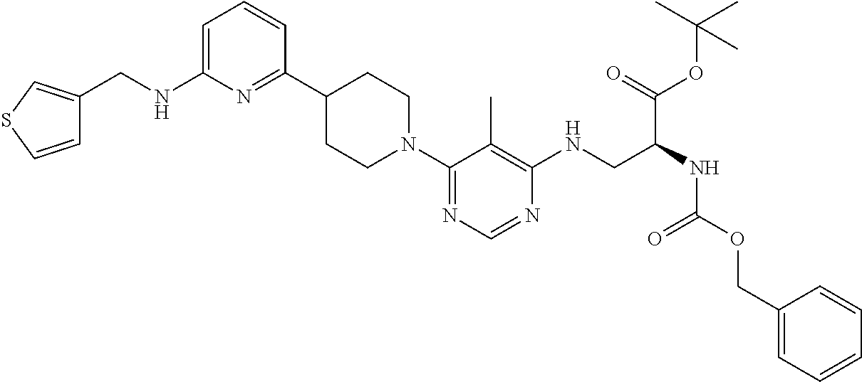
C1CN(C2=NC=NC(NCC(NC(OCC3=CC=CC=C3)=O)C(=O)OC(C)(C)C)=C2C)CCC1C1=NC(NCC2=CSC=C2)=CC=C1
